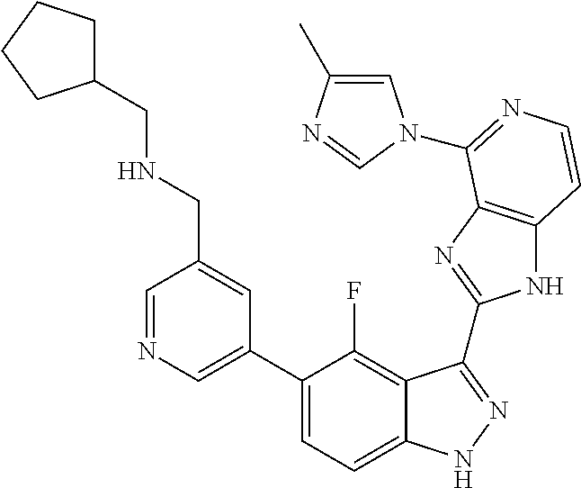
C1=C(C2=CC=C3C(=C2F)C(C2=NC4=C(N2)C=CN=C4N2C=C(C)N=C2)=NN3)C=C(CNCC2CCCC2)C=N1
